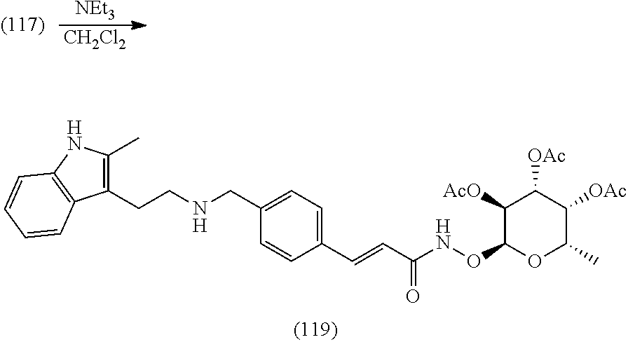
[NEt3].[CH2Cl2].O(C1OC(C)C([OAc])C([OAc])C1[AcO])NC(C=CC1=CC=C(CNCCC2=C(C)NC3=C2C=CC=C3)C=C1)=O
